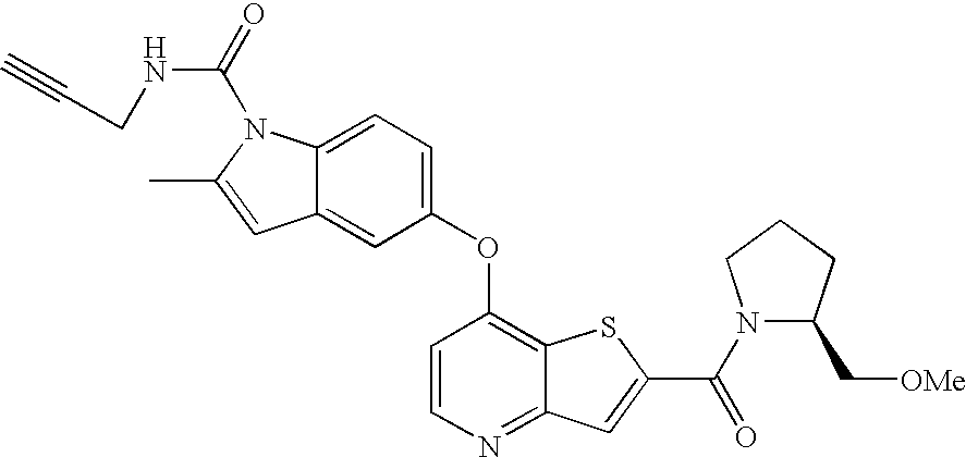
C1(OC2=C3C(=NC=C2)C=C(C(N2C(C[OMe])CCC2)=O)S3)=CC=C2C(=C1)C=C(C)N2C(=O)NCC#C
